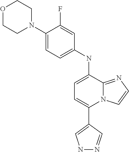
C1(C2=CC=C(NC3=CC=C(N4CCOCC4)C(F)=C3)C3=NC=CN23)=CNN=C1
